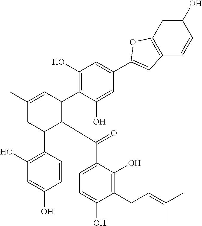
C1(C)=CC(C2=C(O)C=C(C3=CC4=C(C=C(O)C=C4)O3)C=C2O)C(C(C2=CC=C(O)C(CC=C(C)C)=C2O)=O)C(C2=C(O)C=C(O)C=C2)C1
